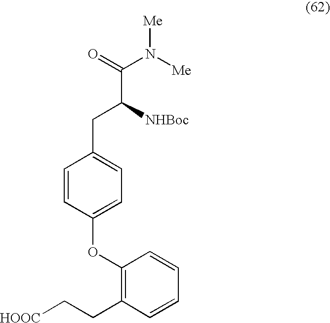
C1=CC(OC2=C(CC[HOOC])C=CC=C2)=CC=C1CC(C(=O)N([Me])[Me])[NHBoc]
